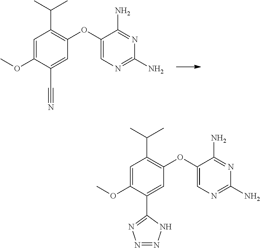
O(C1=C(C(C)C)C=C(OC)C(C#N)=C1)C1=CN=C(N)N=C1N.O(C1=C(C(C)C)C=C(OC)C(C2=NN=NN2)=C1)C1=CN=C(N)N=C1N
